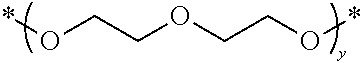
O(CCOCCO*)*
